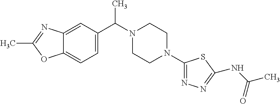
C12=CC(C(C)N3CCN(C4=NN=C(NC(C)=O)S4)CC3)=CC=C1OC(C)=N2
